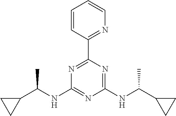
C1(NC(C)C2CC2)=NC(NC(C2CC2)C)=NC(C2=NC=CC=C2)=N1
